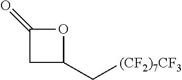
[(CF2)7CF3]CC1CC(=O)O1
